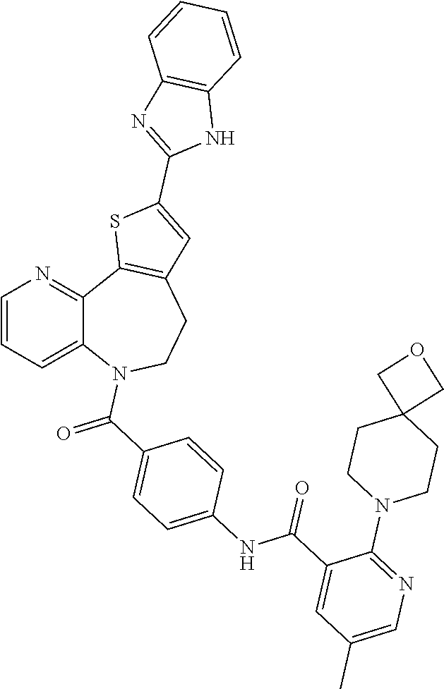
C1=CC=C2C(=N1)C1=C(CCN2C(C2=CC=C(NC(C3=CC(C)=CN=C3N3CCC4(CC3)COC4)=O)C=C2)=O)C=C(C2=NC3=C(N2)C=CC=C3)S1
